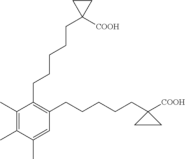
C1(CCCCCC2([COOH])CC2)=C(CCCCCC2([COOH])CC2)C=C(C)C(C)=C1C
